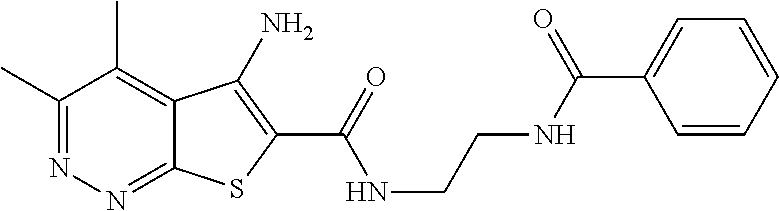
C1(C)=NN=C2C(=C1C)C(N)=C(C(=O)NCCNC(C1=CC=CC=C1)=O)S2
